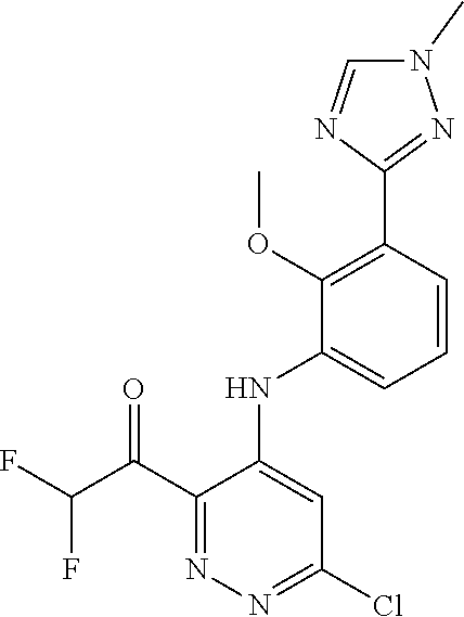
C1(C(C(F)F)=O)=NN=C(Cl)C=C1NC1=CC=CC(C2=NN(C)C=N2)=C1OC
